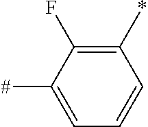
C1(*)=C(F)C([#])=CC=C1
